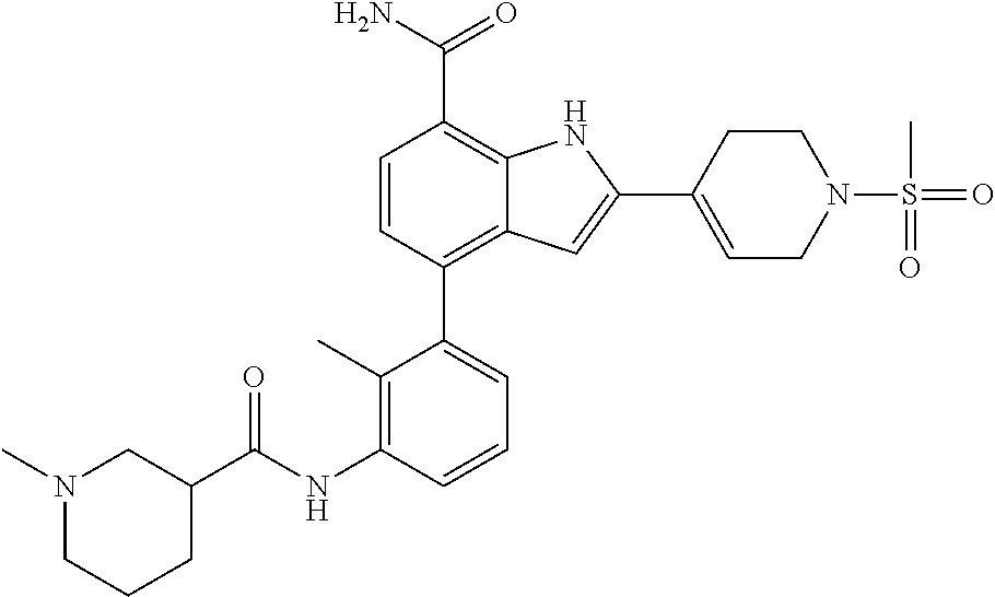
C1=C(C2=CC3=C(C4=CC=CC(NC(C5CN(C)CCC5)=O)=C4C)C=CC(C(N)=O)=C3N2)CCN(S(=O)(C)=O)C1
